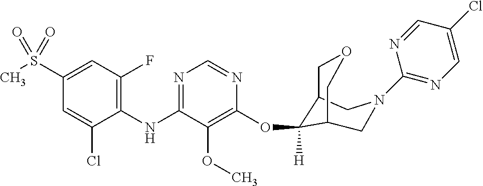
C1(NC2=NC=NC(OC3([H])C4COCC3CN(C3=NC=C(Cl)C=N3)C4)=C2OC)=C(F)C=C(S(C)(=O)=O)C=C1Cl
